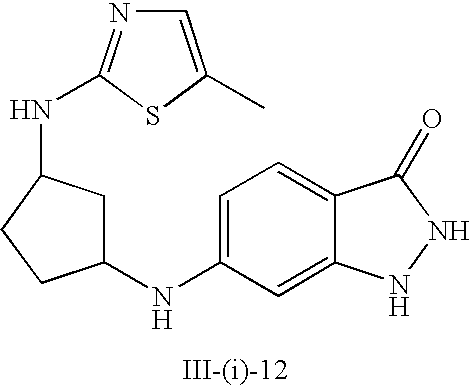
C1=C(NC2CC(NC3=NC=C(C)S3)CC2)C=C2C(=C1)C(=O)NN2
